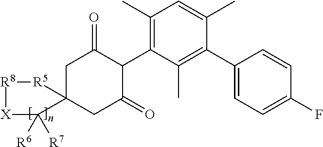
C1C2(CC(=O)C(C3=C(C)C=C(C)C(C4=CC=C(F)C=C4)=C3C)C1=O)[R5][R8][X]C2([R7])[R6]
